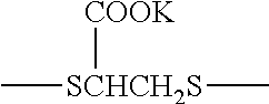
C[SCHCH2S](C)[COOK]
